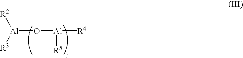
[R2][Al]([R3])O[Al]([R4])[R5]
